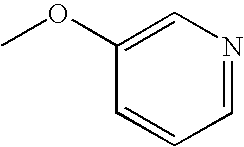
C1(OC)=CN=CC=C1
